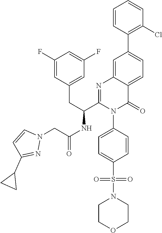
C1=C2C(=CC(C3=C(Cl)C=CC=C3)=C1)N=C(C(CC1=CC(F)=CC(F)=C1)NC(CN1C=CC(C3CC3)=N1)=O)N(C1=CC=C(S(N3CCOCC3)(=O)=O)C=C1)C2=O
